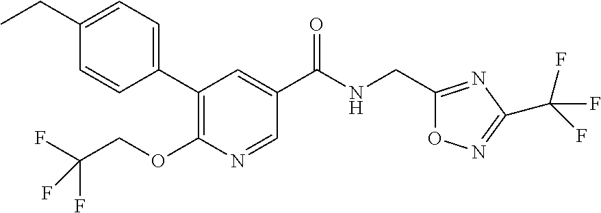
C1(C2=CC=C(CC)C=C2)=C(OCC(F)(F)F)N=CC(C(NCC2=NC(C(F)(F)F)=NO2)=O)=C1
